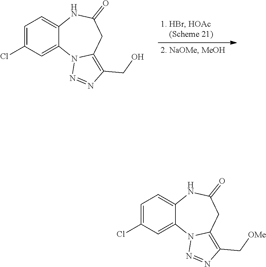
C1=C(Cl)C=C2C(=C1)NC(=O)CC1=C(C[OMe])N=NN21.C1=C(Cl)C=C2C(=C1)NC(=O)CC1=C(CO)N=NN21
